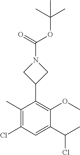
C1(C)=C(Cl)C=C(C(C)Cl)C(OC)=C1C1CN(C(=O)OC(C)(C)C)C1
